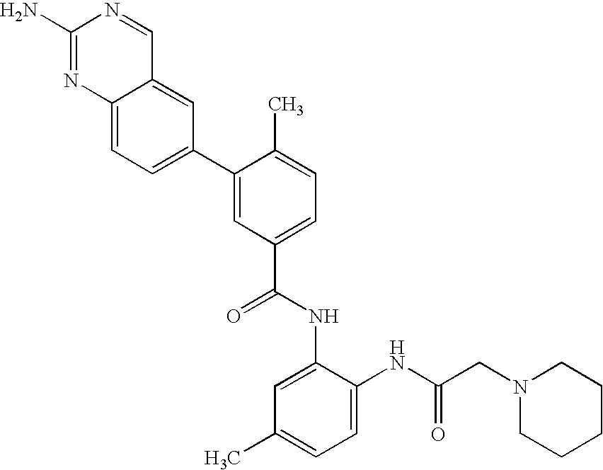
C12=CC=C(C3=CC(C(=O)NC4=CC(C)=CC=C4NC(CN4CCCCC4)=O)=CC=C3C)C=C1C=NC(N)=N2
